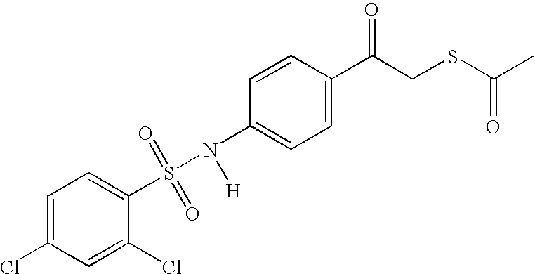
N(C1=CC=C(C(CSC(=O)C)=O)C=C1)(S(C1=CC=C(Cl)C=C1Cl)(=O)=O)[H]
